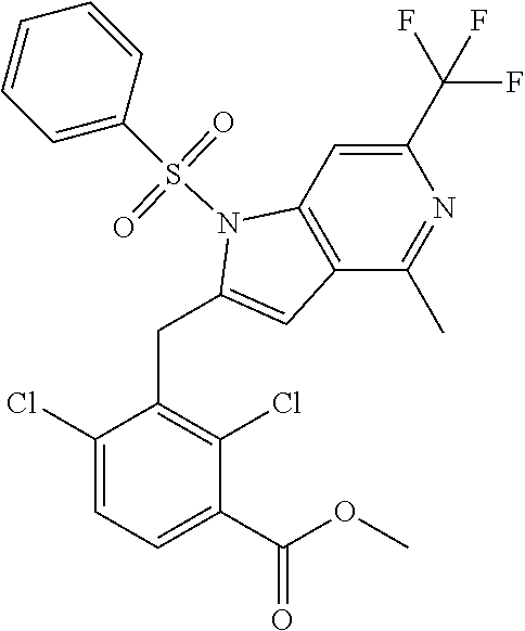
C1(Cl)=CC=C(C(OC)=O)C(Cl)=C1CC1=CC2=C(N1S(C1=CC=CC=C1)(=O)=O)C=C(C(F)(F)F)N=C2C
